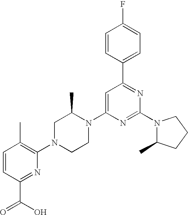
C1=CC(C2=NC(N3C(C)CCC3)=NC(N3C(C)CN(C4=C(C)C=CC(C(O)=O)=N4)CC3)=C2)=CC=C1F
